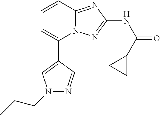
C1(C2=CN(CCC)N=C2)=CC=CC2=NC(NC(=O)C3CC3)=NN12
